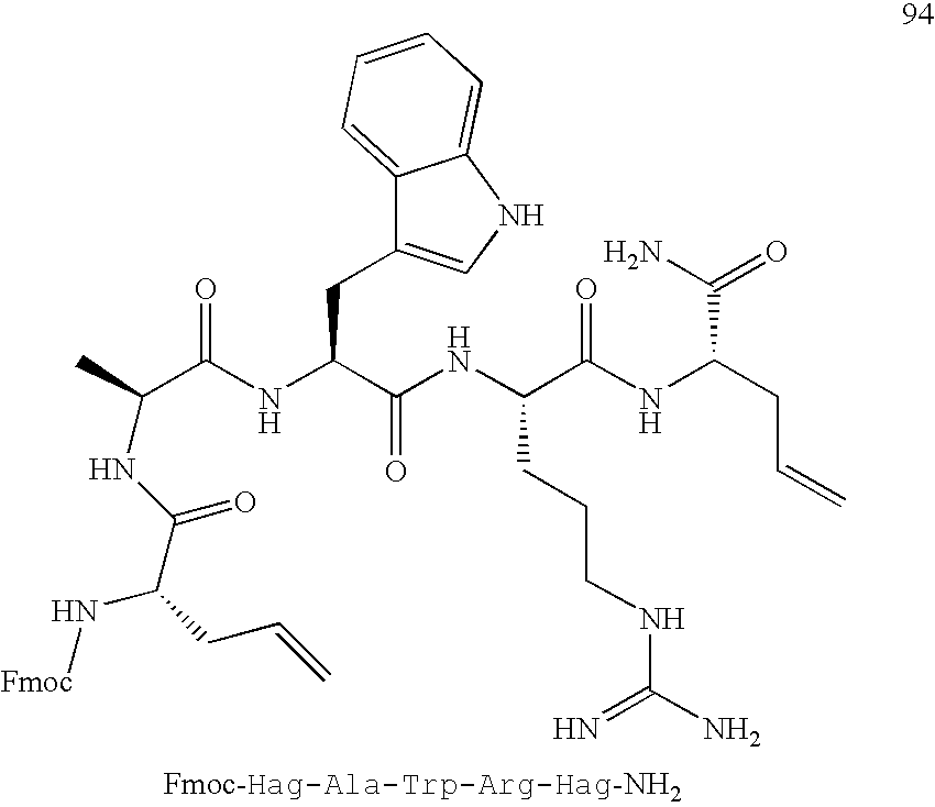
C(NC(C(NC(C(NC(CC=C)C(N)=O)=O)CCCNC(N)=N)=O)CC1=CNC2=CC=CC=C12)(C(C)NC(=O)C(CC=C)N[Fmoc])=O
